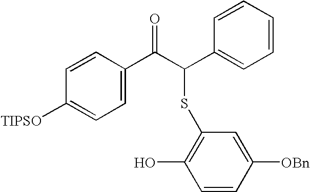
C1=CC([TIPSO])=CC=C1C(C(C1=CC=CC=C1)SC1=C(O)C=CC([OBn])=C1)=O
